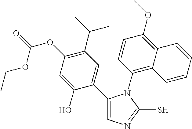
C1(C2=CC(C(C)C)=C(OC(=O)OCC)C=C2O)=CN=C(S)N1C1=C2C(=C(OC)C=C1)C=CC=C2
